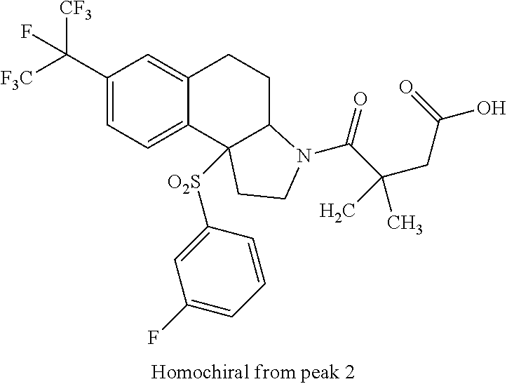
[F3C]C(C1=CC=C2C(=C1)CCC1C2([O2S]C2=CC(F)=CC=C2)CCN1C(=O)C(CC(O)=O)(C)C)([CF3])F
